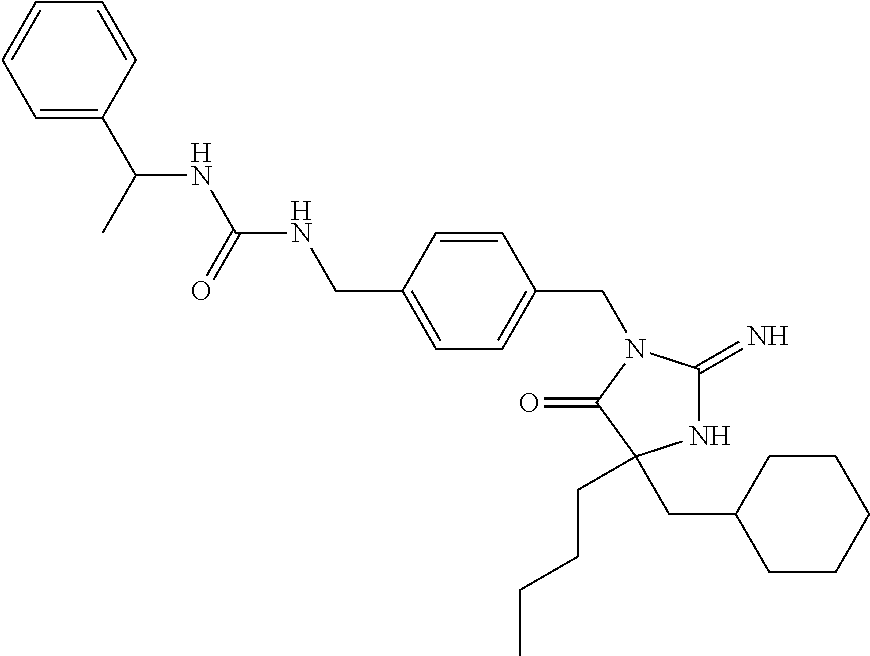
N1C(=N)N(CC2=CC=C(CNC(=O)NC(C3=CC=CC=C3)C)C=C2)C(=O)C1(CCCC)CC1CCCCC1
